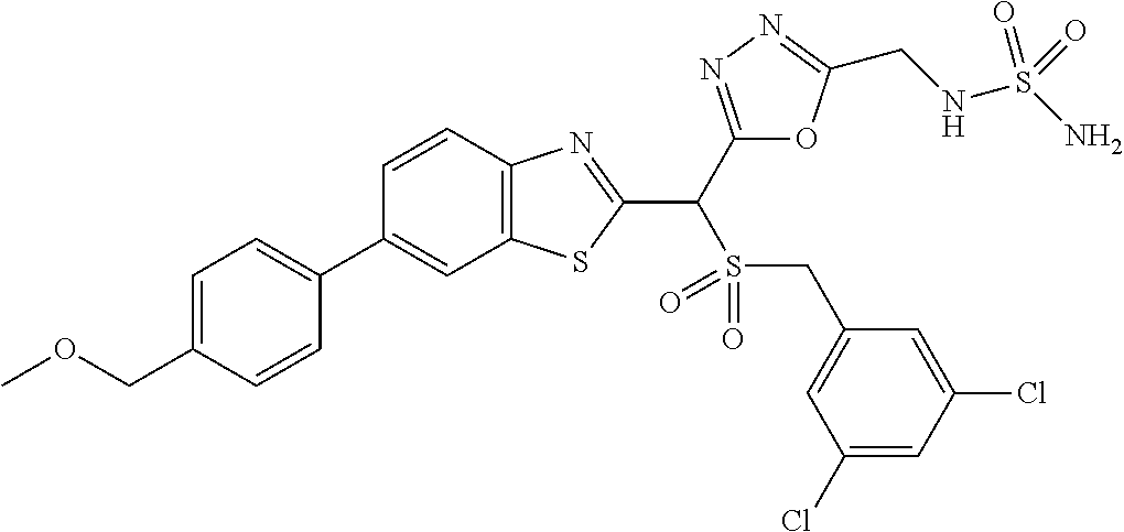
C1=CC(COC)=CC=C1C1=CC2=C(C=C1)N=C(C(C1=NN=C(CNS(N)(=O)=O)O1)S(=O)(=O)CC1=CC(Cl)=CC(Cl)=C1)S2
